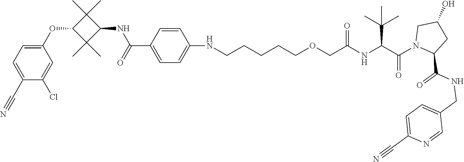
C1(C#N)=CC=C(OC2C(C)(C)C(NC(=O)C3=CC=C(NCCCCCOCC(NC(C(N4CC(O)CC4C(NCC4=CC=C(C#N)N=C4)=O)=O)C(C)(C)C)=O)C=C3)C2(C)C)C=C1Cl
